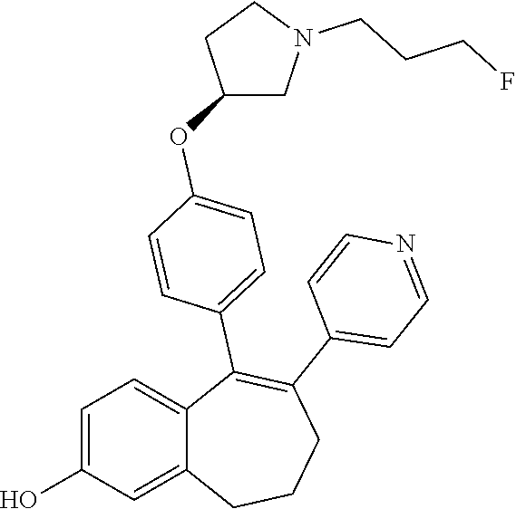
C1=C(O)C=C2C(=C1)C(C1=CC=C(OC3CN(CCCF)CC3)C=C1)=C(C1=CC=NC=C1)CCC2
